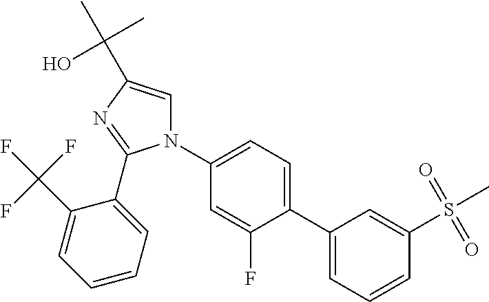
C1(C2=CC=C(N3C=C(C(O)(C)C)N=C3C3=CC=CC=C3C(F)(F)F)C=C2F)=CC=CC(S(=O)(=O)C)=C1
